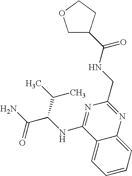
C1=CC=C2C(=C1)C(NC(C(C)C)C(N)=O)=NC(CNC(=O)C1COCC1)=N2
